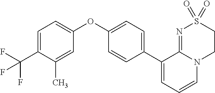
C1(C2=CC=CN3C2=NS(=O)(=O)CC3)=CC=C(OC2=CC=C(C(F)(F)F)C(C)=C2)C=C1
